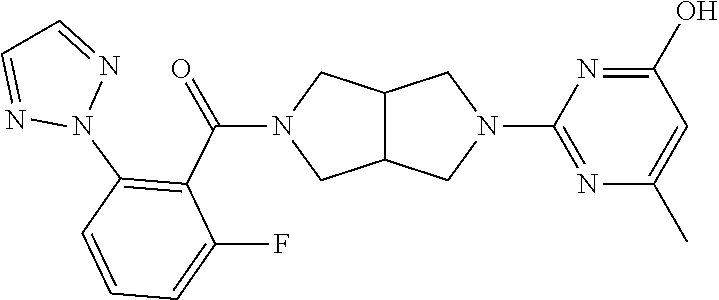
C12C(CN(C3=NC(C)=CC(O)=N3)C1)CN(C(C1=C(N3N=CC=N3)C=CC=C1F)=O)C2
